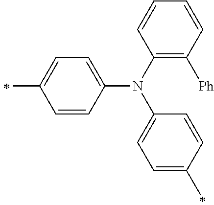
C1(C)=CC=C(N(C2=CC=C(C)C=C2)C2=C([Ph])C=CC=C2)C=C1
